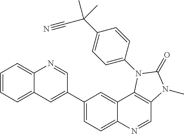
C1(C2=CC3=CC=CC=C3N=C2)=CC=C2C(=C1)C1=C(C=N2)N(C)C(=O)N1C1=CC=C(C(C#N)(C)C)C=C1
